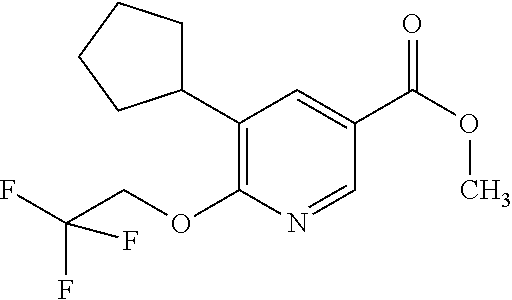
C1(C2CCCC2)=C(OCC(F)(F)F)N=CC(C(OC)=O)=C1
